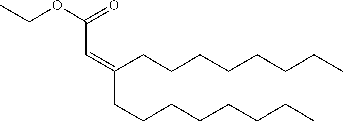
C(=C(CCCCCCCC)CCCCCCCC)C(OCC)=O
